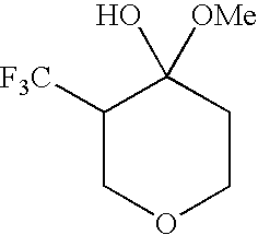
C1([F3C])COCCC1(O)[OMe]
